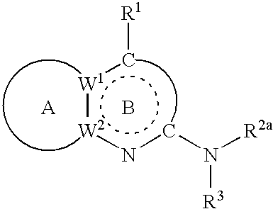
[W1](:[W2]ncN([R2a])[R3])c[R1].B.[A]
